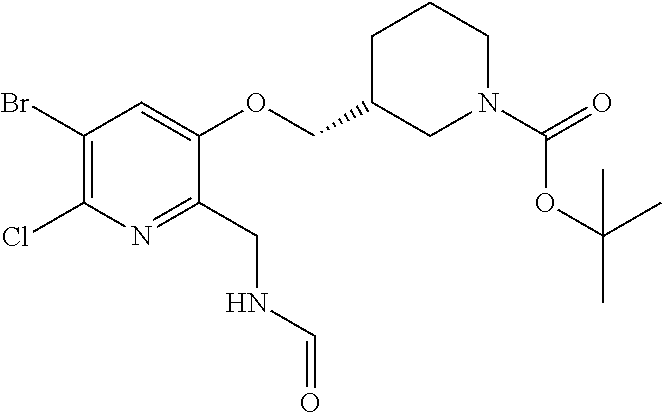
ClC1=C(Br)C=C(OCC2CCCN(C(OC(C)(C)C)=O)C2)C(CNC=O)=N1
